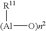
[(Al]([O)n2])[R11]
